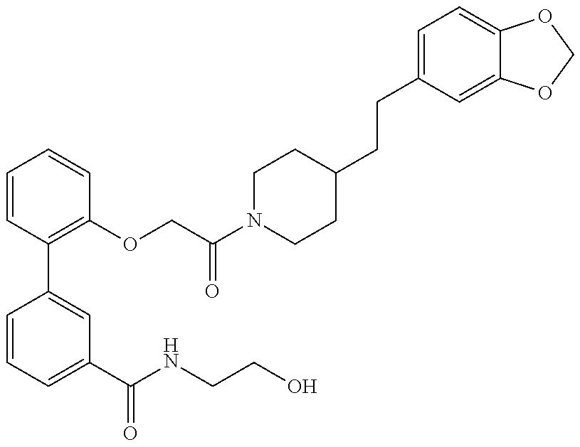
C1=CC=C(C(NCCO)=O)C=C1C1=C(OCC(N2CCC(CCC3=CC=C4C(=C3)OCO4)CC2)=O)C=CC=C1
